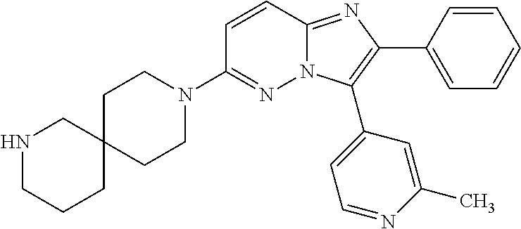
C1C2(CCN(C3=NN4C(=NC(C5=CC=CC=C5)=C4C4=CC=NC(C)=C4)C=C3)C1)CNCCC2
